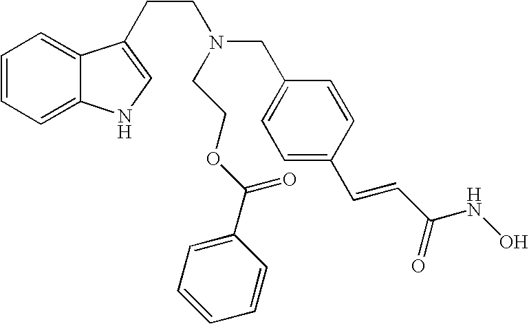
C1=CC=C2C(=C1)C(CCN(CC1=CC=C(C=CC(NO)=O)C=C1)CCOC(=O)C1=CC=CC=C1)=CN2
